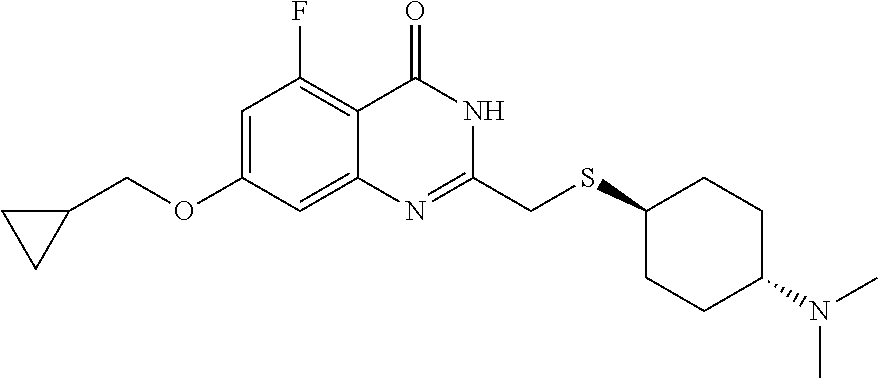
C1=C(OCC2CC2)C=C2C(=C1F)C(=O)NC(CSC1CCC(N(C)C)CC1)=N2
